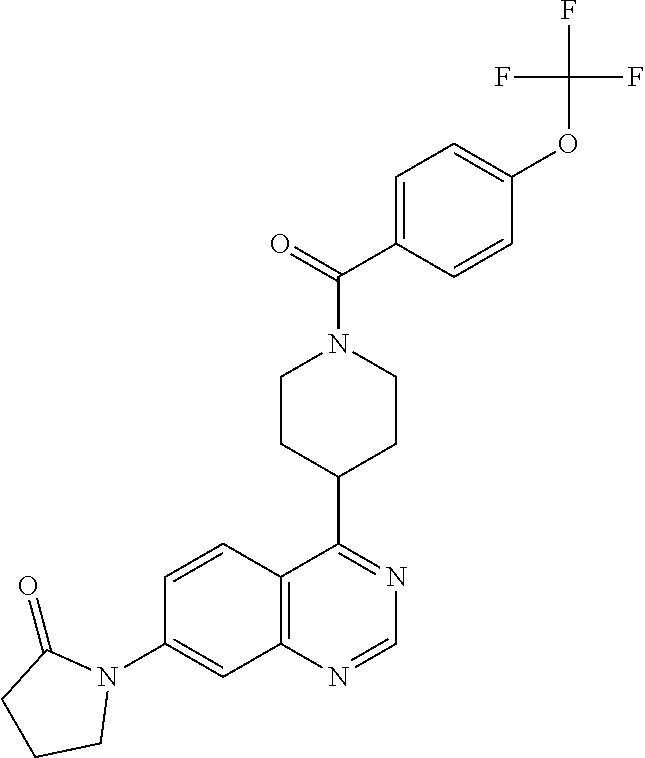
N1(C2=CC3=C(C=C2)C(C2CCN(C(=O)C4=CC=C(OC(F)(F)F)C=C4)CC2)=NC=N3)C(=O)CCC1
